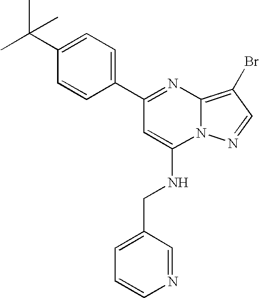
C1(C2=CC=C(C(C)(C)C)C=C2)=NC2=C(Br)C=NN2C(NCC2=CC=CN=C2)=C1
